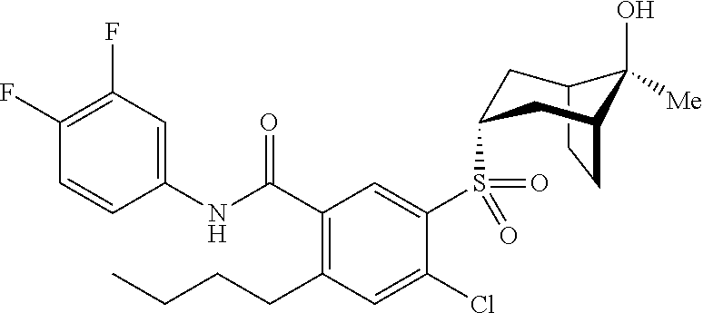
C1(F)=C(F)C=C(NC(C2=C(CCCC)C=C(Cl)C(S(=O)(=O)C3CC4C(O)([Me])C(CC4)C3)=C2)=O)C=C1
